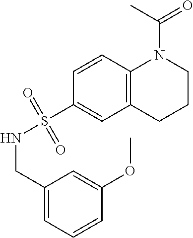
C1(CNS(C2=CC3=C(C=C2)N(C(C)=O)CCC3)(=O)=O)=CC=CC(OC)=C1
